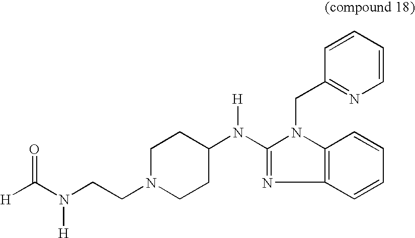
N([H])(C1=NC2=C(N1CC1=NC=CC=C1)C=CC=C2)C1CCN(CCN(C([H])=O)[H])CC1
